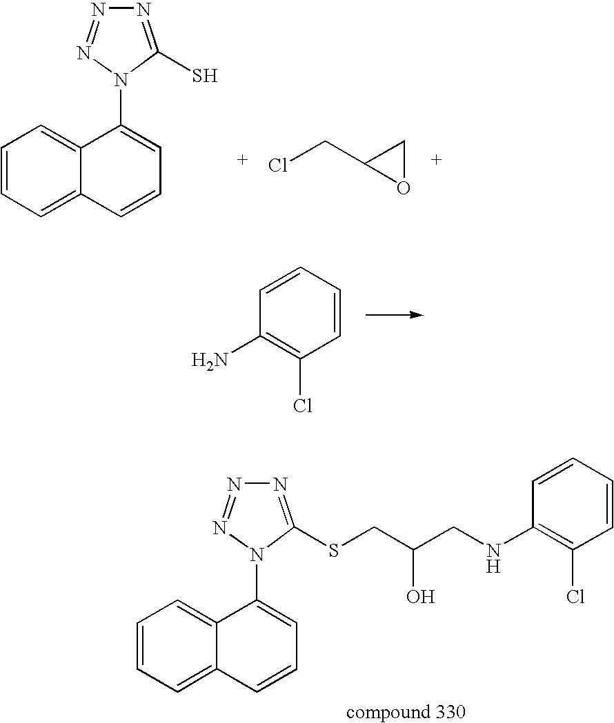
C1=CC=C2C(=C1)C(N1C(SCC(CNC3=C(Cl)C=CC=C3)O)=NN=N1)=CC=C2.C1=CC=C2C(=C1)C(N1C(S)=NN=N1)=CC=C2.ClCC1CO1.C1=CC=CC(N)=C1Cl
